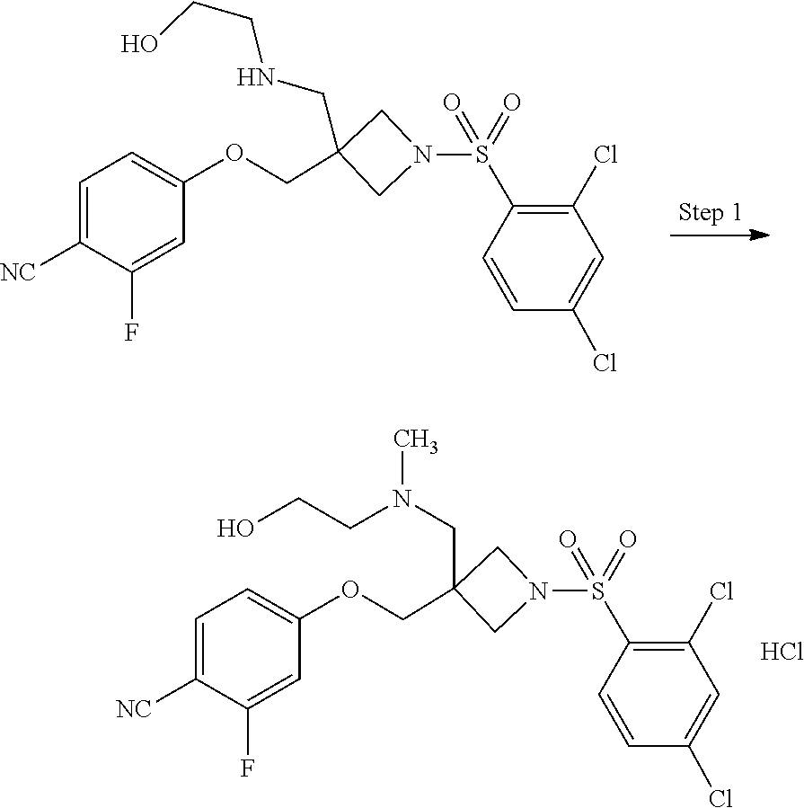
C1=C(OCC2(CNCCO)CN(S(C3=C(Cl)C=C(Cl)C=C3)(=O)=O)C2)C=C(F)C([NC])=C1.C1=C(OCC2(CN(C)CCO)CN(S(C3=C(Cl)C=C(Cl)C=C3)(=O)=O)C2)C=C(F)C([NC])=C1.Cl
